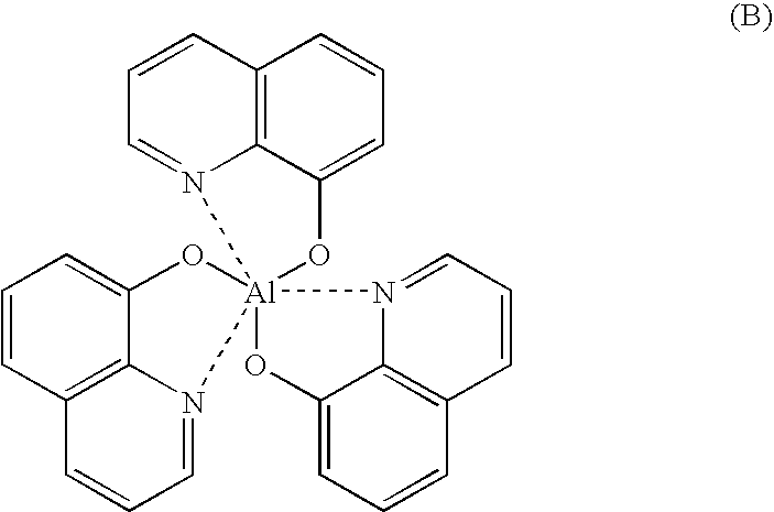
C12=C3C(=CC=C1)O[Al]14(N3=CC=C2)(OC2=CC=CC3=C2N1=CC=C3)OC1=CC=CC2=C1N4=CC=C2
